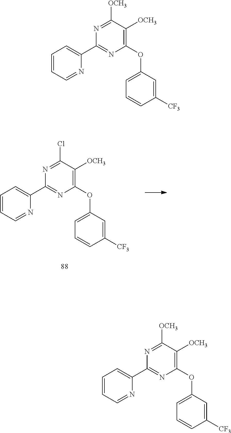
C1=CC=NC(C2=NC(OC3=CC=CC([CF3])=C3)=C([OCH3])C(Cl)=N2)=C1.C1=CC=NC(C2=NC(OC3=CC=CC([CF3])=C3)=C([OCH3])C([OCH3])=N2)=C1.C1=CC=NC(C2=NC(OC3=CC=CC([CF3])=C3)=C([OCH3])C([OCH3])=N2)=C1
